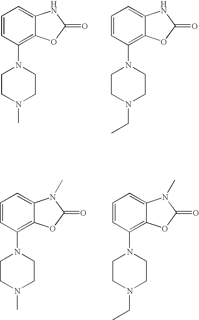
C1=CC(N2CCN(C)CC2)=C2C(=C1)NC(=O)O2.C1=CC(N2CCN(CC)CC2)=C2C(=C1)NC(=O)O2.C1=CC(N2CCN(C)CC2)=C2C(=C1)N(C)C(=O)O2.C1=CC(N2CCN(CC)CC2)=C2C(=C1)N(C)C(=O)O2
